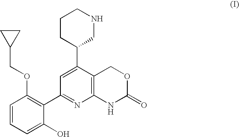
C1=C(C2CNCCC2)C2=C(N=C1C1=C(OCC3CC3)C=CC=C1O)NC(=O)OC2
